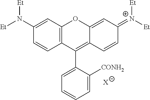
C1=C(N([Et])[Et])C=CC2=C1OC1=CC(=[N+]([Et])[Et])C=CC1=C2C1=CC=CC=C1[CONH2].[X]
